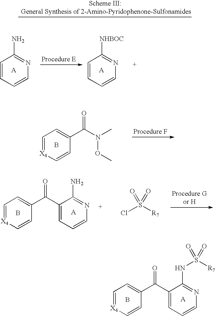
C1(C(C2=CC=[X4]C=C2)=O)=CC=CN=C1NS([R7])(=O)=O.B.N(OC)(C)C(C1=CC=[X4]C=C1)=O.B.C1(C(C2=CC=[X4]C=C2)=O)=CC=CN=C1N.B.ClS([R7])(=O)=O.C1=CC=CN=C1N.C1=CC=CN=C1[NHBOC]
